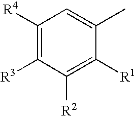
C1=C(C)C([R1])=C([R2])C([R3])=C1[R4]
